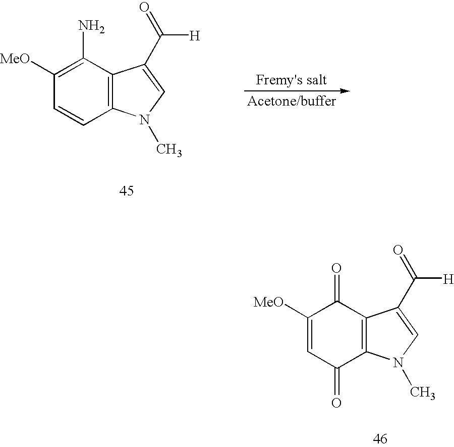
C1(=O)C([MeO])=CC(=O)C2=C1C(C(=O)[H])=CN2C.C1(N)=C([MeO])C=CC2=C1C(C(=O)[H])=CN2C
